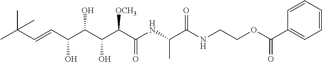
CC(C=CC(C(C(C(C(NC(C(NCCOC(=O)C1=CC=CC=C1)=O)C)=O)[OCH3])O)O)O)(C)C
